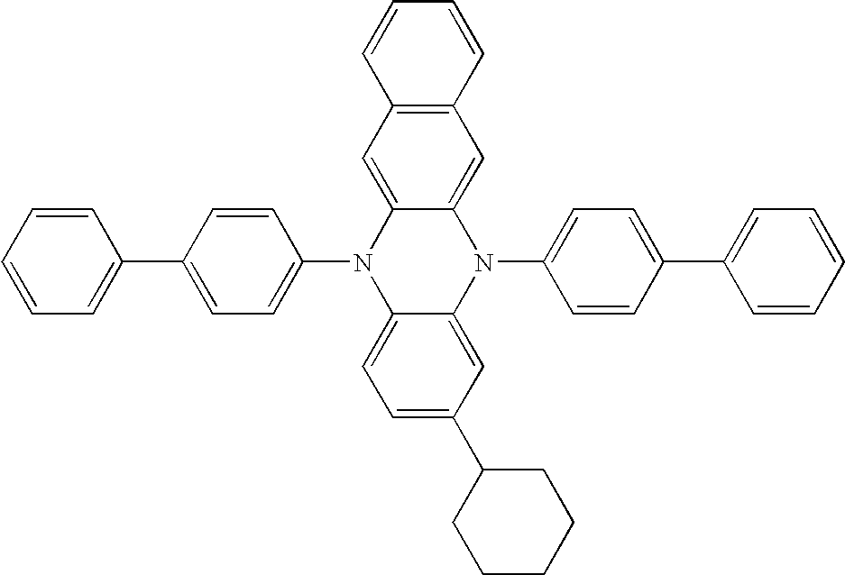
C1(N2C3=CC=C(C4CCCCC4)C=C3N(C3=CC=C(C4=CC=CC=C4)C=C3)C3=CC4=C(C=C23)C=CC=C4)=CC=C(C2=CC=CC=C2)C=C1
